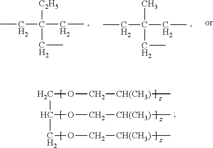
CCC(CC)([C2H5])CC.CCC(CC)(C)CC.C(C(COC[CH(CH3)]C)OC[CH(CH3)]C)OC[CH(CH3)]C
